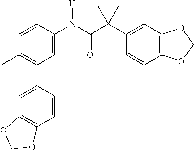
C1=C(N(C(C2(C3=CC4=C(C=C3)OCO4)CC2)=O)[H])C=CC(C)=C1C1=CC2=C(C=C1)OCO2
